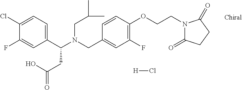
N(CC1=CC(F)=C(OCCN2C(=O)CCC2=O)C=C1)(C(C1=CC=C(Cl)C(F)=C1)CC(=O)O)CC(C)C.[H]Cl
